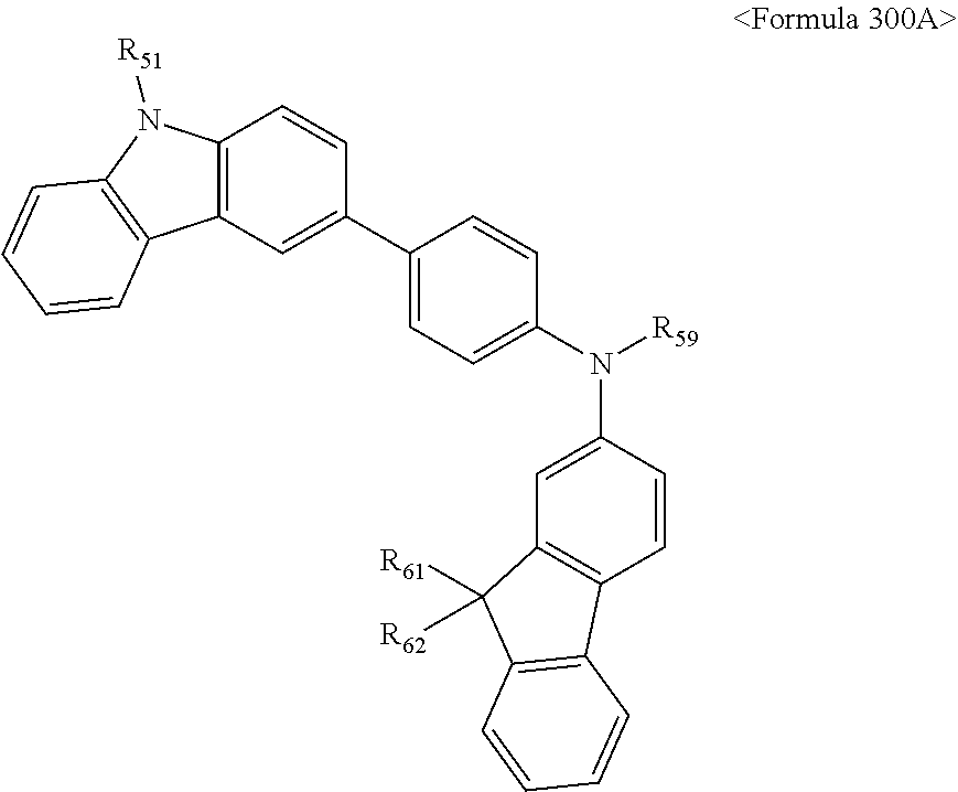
C12=C(N([R51])C3=C1C=CC=C3)C=CC(C1=CC=C(N([R59])C3=CC4=C(C=C3)C3=C(C4([R62])[R61])C=CC=C3)C=C1)=C2
